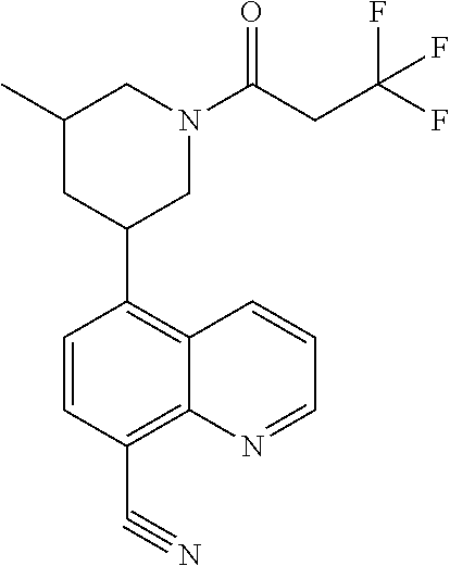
C1(C2CN(C(CC(F)(F)F)=O)CC(C)C2)=C2C(=C(C#N)C=C1)N=CC=C2
